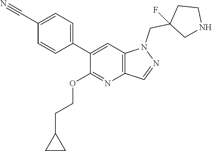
C1(C2=CC=C(C#N)C=C2)=CC2=C(N=C1OCCC1CC1)C=NN2CC1(F)CNCC1
